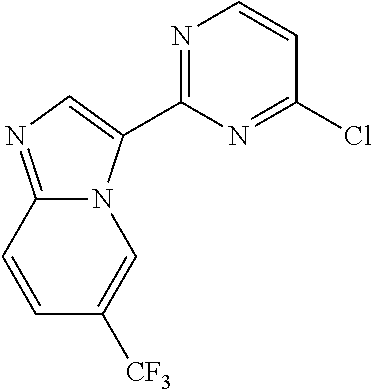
C1=C(C2=NC=CC(Cl)=N2)N2C(=N1)C=CC([CF3])=C2
